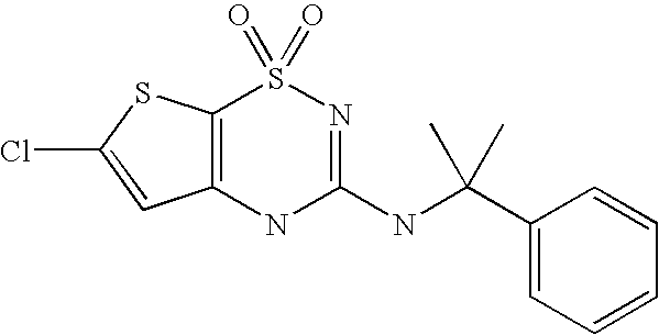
C12=C(SC(Cl)=C1)S(=O)(=O)N=C(NC(C1=CC=CC=C1)(C)C)N2
